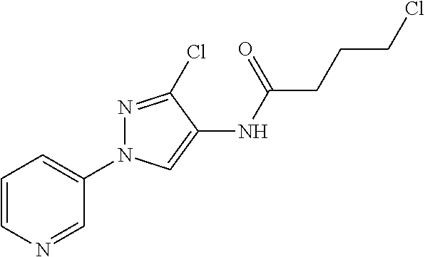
C1=CN=CC(N2N=C(Cl)C(NC(=O)CCCCl)=C2)=C1
